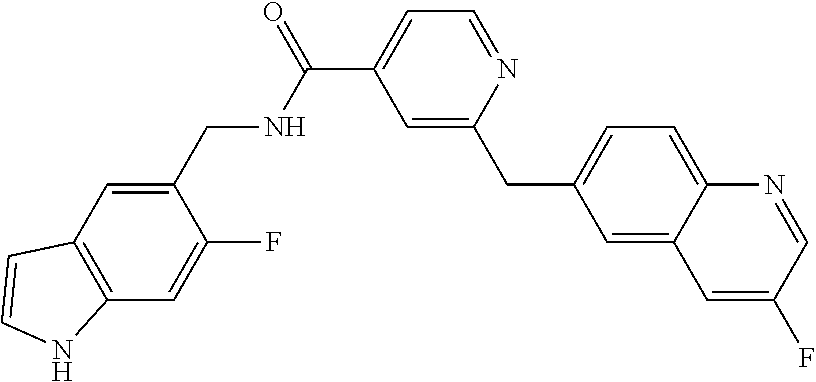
C1=C(CNC(C2=CC=NC(CC3=CC=C4C(=C3)C=C(F)C=N4)=C2)=O)C(F)=CC2=C1C=CN2
